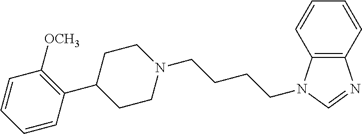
C12=C(N(CCCCN3CCC(C4=C([OCH3])C=CC=C4)CC3)C=N1)C=CC=C2
